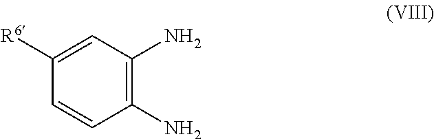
C1(N)=C(N)C=C([R6])C=C1
